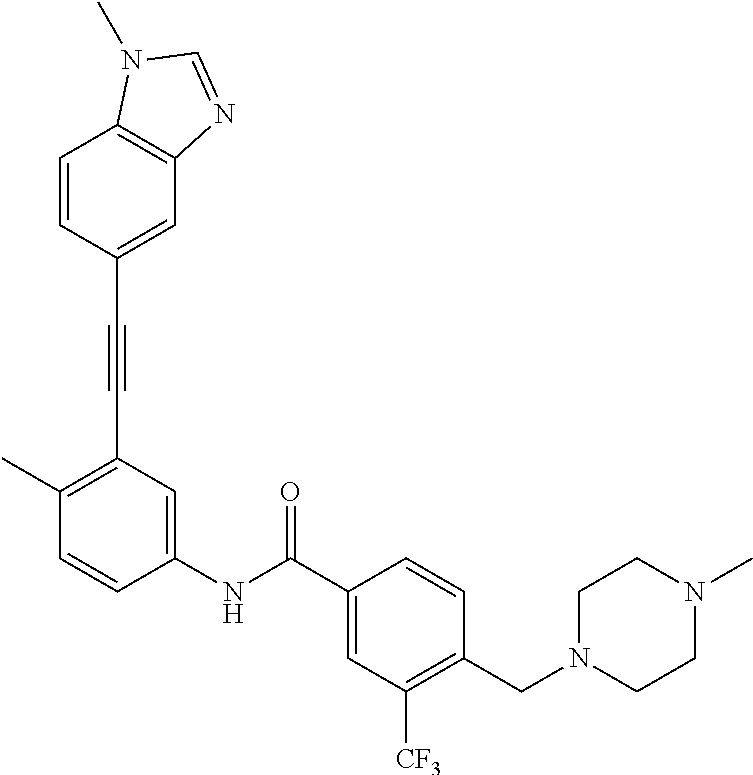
C1=CC2=C(C=C1C#CC1=C(C)C=CC(NC(C3=CC([CF3])=C(CN4CCN(C)CC4)C=C3)=O)=C1)N=CN2C
